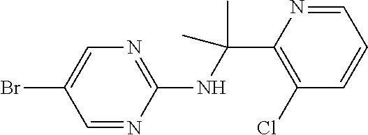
BrC1=CN=C(NC(C)(C)C2=C(Cl)C=CC=N2)N=C1
